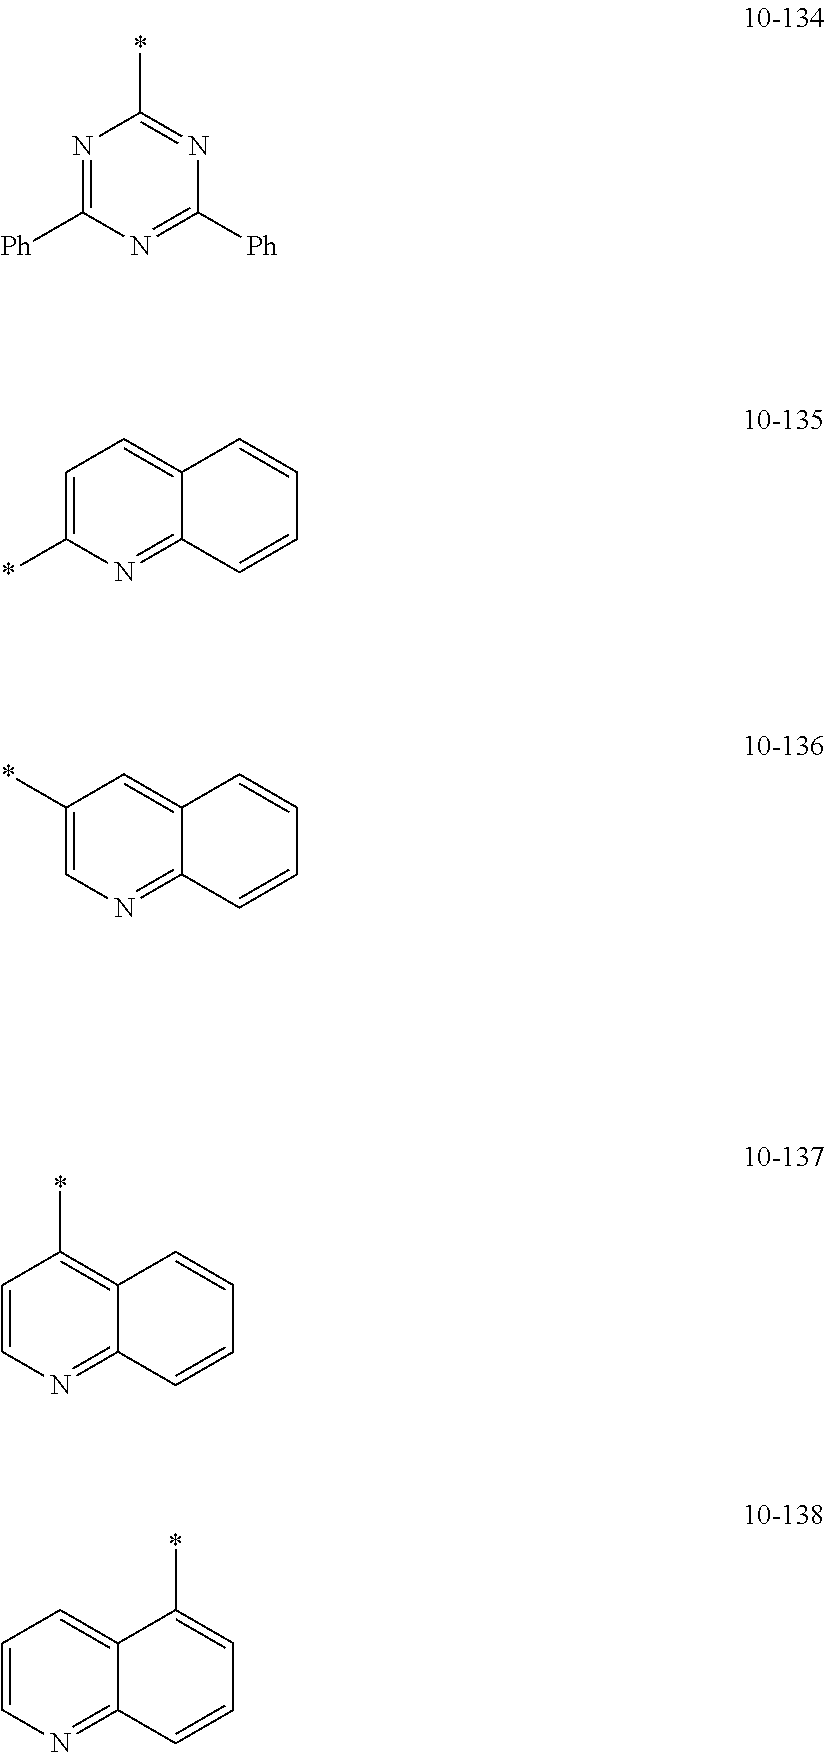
N1=C([Ph])N=C([Ph])N=C1*.C1=C(*)N=C2C(=C1)C=CC=C2.C1(*)=CN=C2C(=C1)C=CC=C2.C1=CN=C2C(=C1*)C=CC=C2.C1=CN=C2C(=C1)C(*)=CC=C2
